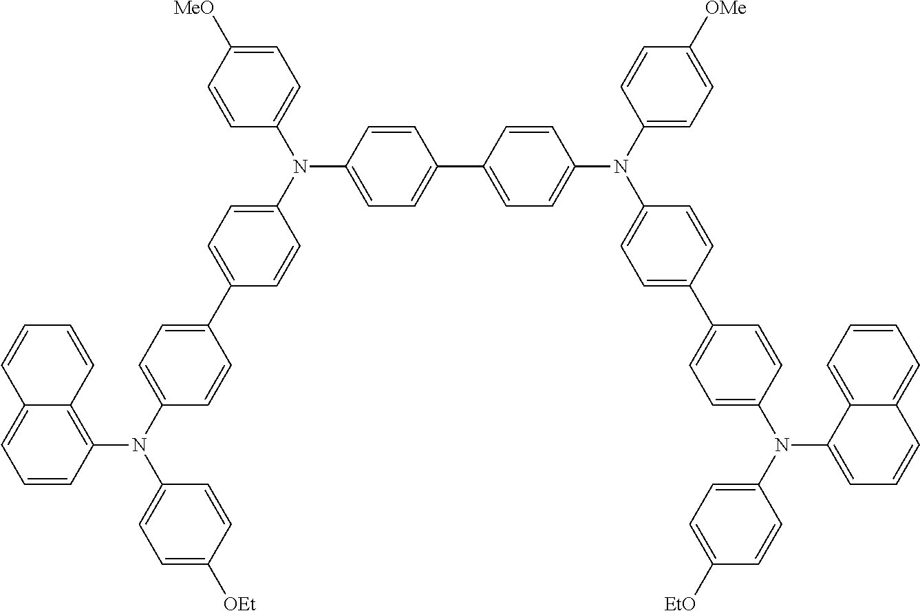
C1=C2C(=C(N(C3=CC=C(C4=CC=C(N(C5=CC=C([MeO])C=C5)C5=CC=C(C6=CC=C(N(C7=CC=C([OMe])C=C7)C7=CC=C(C8=CC=C(N(C9=CC=C([EtO])C=C9)C9=CC=CC%10=CC=CC=C9%10)C=C8)C=C7)C=C6)C=C5)C=C4)C=C3)C3=CC=C([OEt])C=C3)C=C1)C=CC=C2
